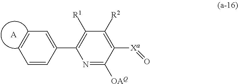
C1=CC(C2=C([R1])C([R2])=C([Xa]=O)C([OAQ])=N2)=CC=C1.[A]
